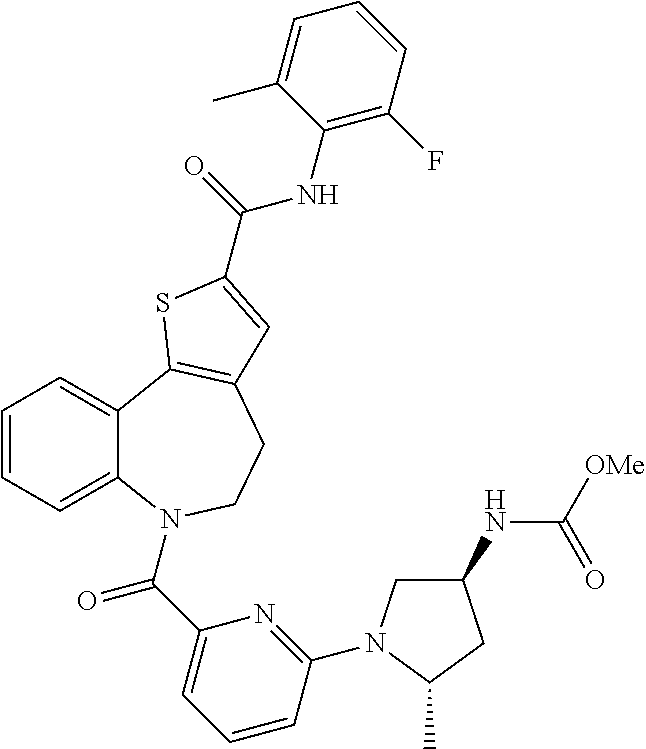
C1(NC([OMe])=O)CN(C2=NC(C(=O)N3C4=CC=CC=C4C4=C(CC3)C=C(C(=O)NC3=C(F)C=CC=C3C)S4)=CC=C2)C(C)C1
